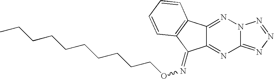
C12=NN=NN1N=C1C(=N2)C(=NOCCCCCCCCCC)C2=C1C=CC=C2
